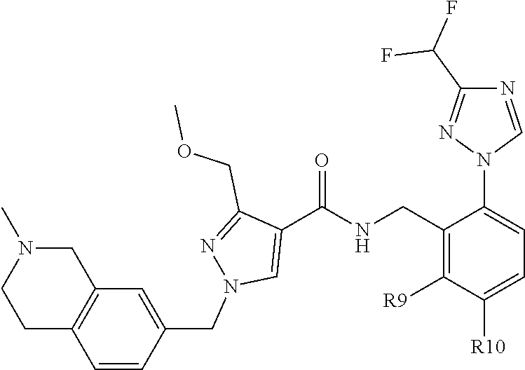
C1(C(F)F)=NN(C2=CC=C([R10])C([R9])=C2CNC(C2=CN(CC3=CC4=C(C=C3)CCN(C)C4)N=C2COC)=O)C=N1
